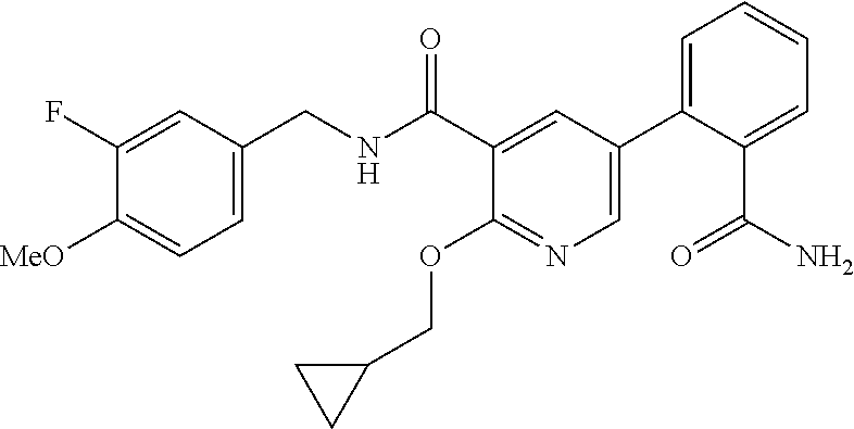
C1=C(CNC(C2=CC(C3=CC=CC=C3C(=O)N)=CN=C2OCC2CC2)=O)C=C(F)C([MeO])=C1
